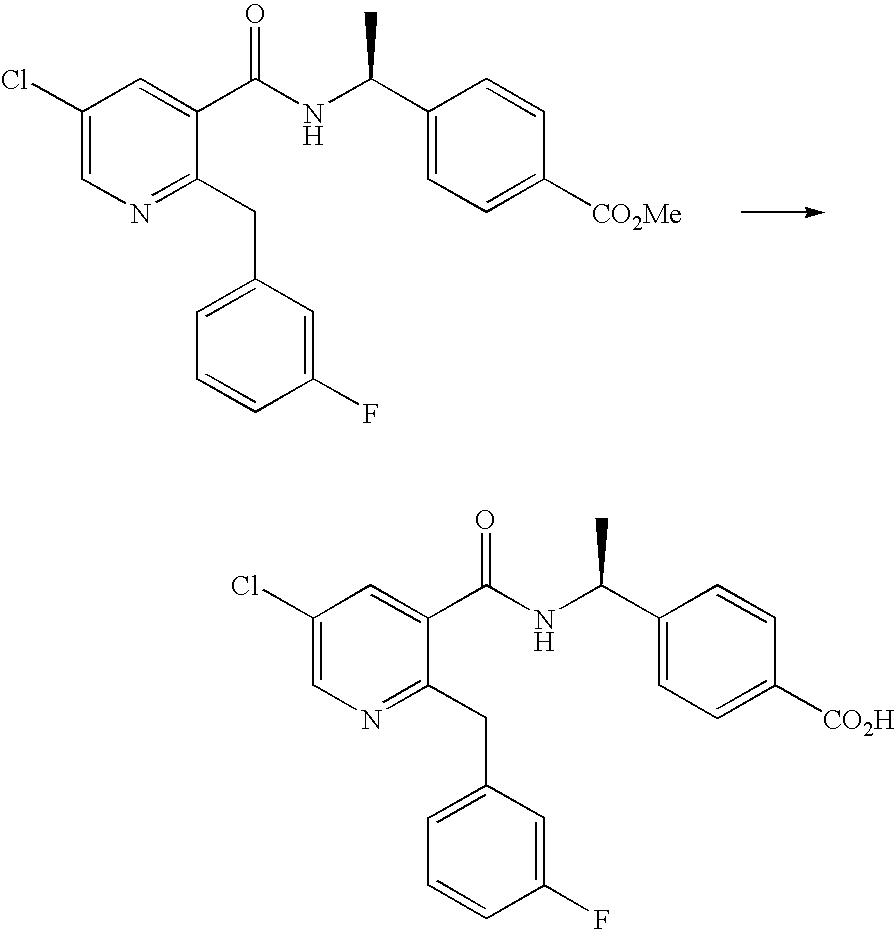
C1(Cl)=CN=C(CC2=CC=CC(F)=C2)C(C(NC(C2=CC=C([CO2Me])C=C2)C)=O)=C1.C1(Cl)=CN=C(CC2=CC=CC(F)=C2)C(C(NC(C2=CC=C([CO2H])C=C2)C)=O)=C1
